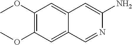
C1(OC)=C(OC)C=C2C(=C1)C=C(N)N=C2
